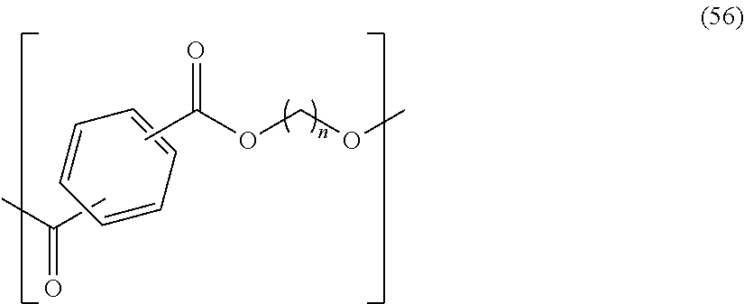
C1=CC=CC=C1.C(C)(C)=O.CC(OCOC)=O
